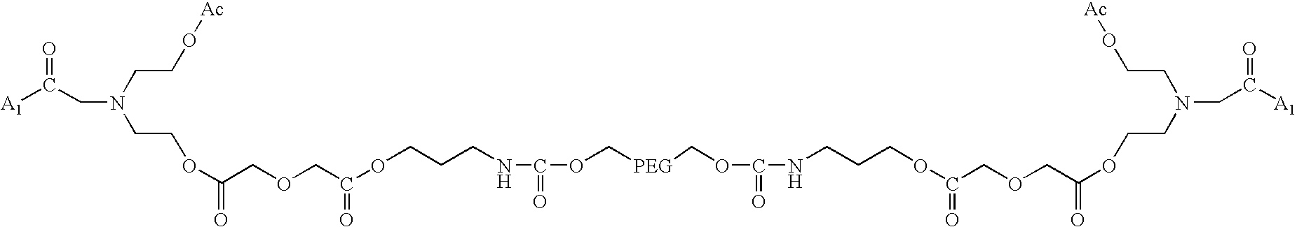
[A1]C(CN(CCO[Ac])CCOC(COCC(OCCCNC(OC[PEG]COC(NCCCOC(COCC(OCCN(CC([A1])=O)CCO[Ac])=O)=O)=O)=O)=O)=O)=O
